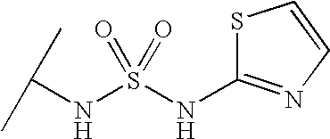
C(NS(=O)(NC1=NC=CS1)=O)(C)C
